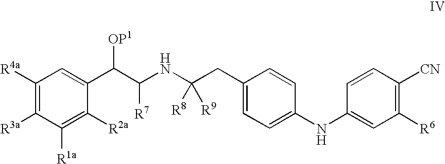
C1([R4a])=C([R3a])C([R1a])=C([R2a])C(C(C(NC(CC2=CC=C(NC3=CC([R6])=C([CN])C=C3)C=C2)([R8])[R9])[R7])[OP1])=C1
